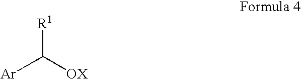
[Ar]C([OX])[R1]
